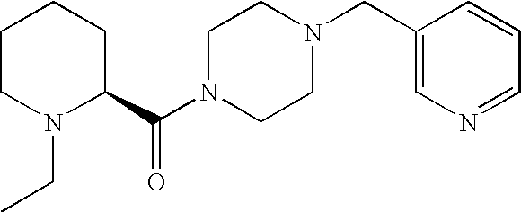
C1CN(CC)C(C(N2CCN(CC3=CN=CC=C3)CC2)=O)CC1
